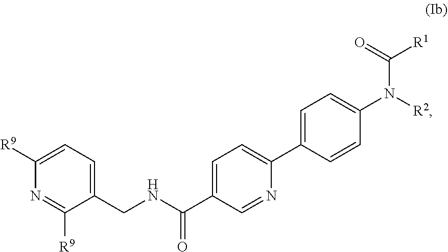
N1=C([R9])C(CNC(C2=CC=C(C3=CC=C(N([R2])C(=O)[R1])C=C3)N=C2)=O)=CC=C1[R9]
